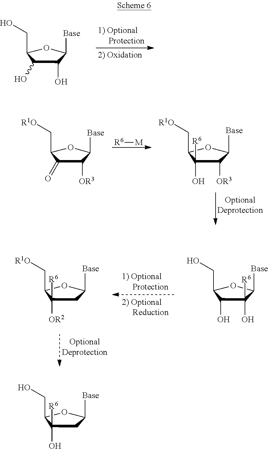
C1(CO)C(O)C(O)C([Base])O1.[R6][M].C1(C[R1O])C(=O)C([OR3])C([Base])O1.C1(C[R1O])C(O)([R6])C([OR3])C([Base])O1.C1(CO)C(O)C(O)([R6])C([Base])O1.C1(C[R1O])C([OR2])([R6])CC([Base])O1.C1(CO)C(O)([R6])CC([Base])O1
